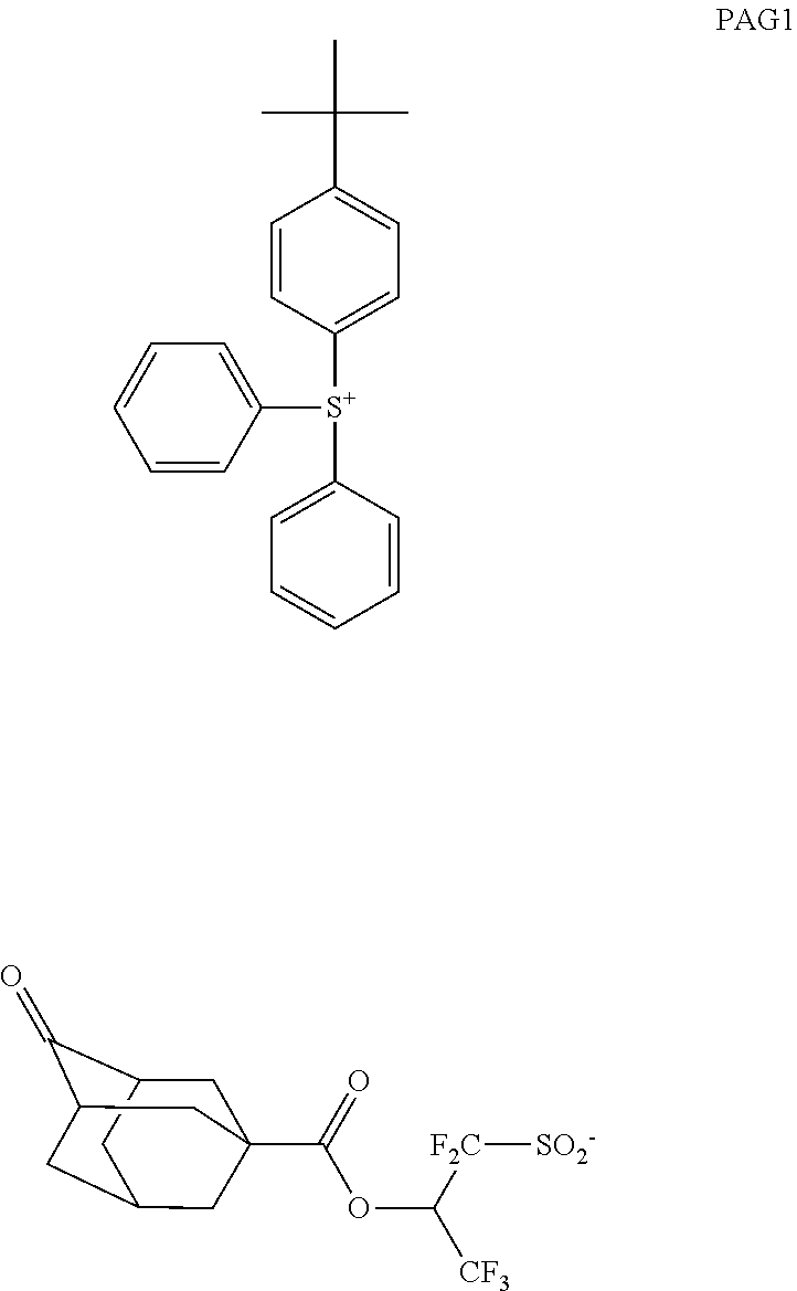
C1=CC([S+](C2=CC=CC=C2)C2=CC=CC=C2)=CC=C1C(C)(C)C.C1C2C(=O)C3CC(CC1(C(=O)OC([CF3])[F2C][SO2-])C3)C2
